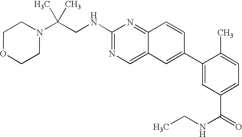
N1(C(CNC2=NC=C3C(=N2)C=CC(C2=CC(C(NCC)=O)=CC=C2C)=C3)(C)C)CCOCC1
